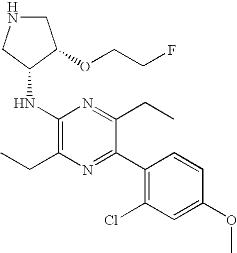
C1NCC(NC2=C(CC)N=C(C3=C(Cl)C=C(OC)C=C3)C(CC)=N2)C1OCCF
